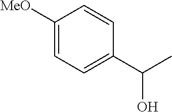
C1([MeO])=CC=C(C(C)O)C=C1
